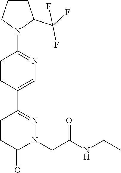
N1(C2=NC=C(C3=NN(CC(=O)NCC)C(=O)C=C3)C=C2)C(C(F)(F)F)CCC1
